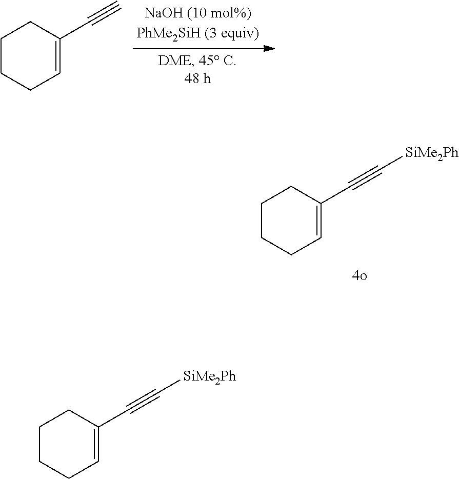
C1CCC=C(C#C[SiMe2Ph])C1.C1CCC=C(C#C)C1.C1CCC=C(C#C[SiMe2Ph])C1
